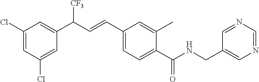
C1(Cl)=CC(Cl)=CC(C(C=CC2=CC=C(C(=O)NCC3=CN=CN=C3)C(C)=C2)[CF3])=C1
